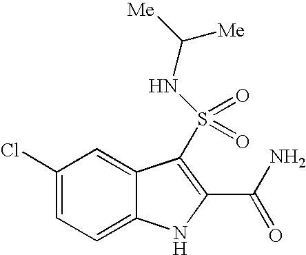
C1(Cl)=CC=C2C(=C1)C(S(=O)(=O)NC([Me])[Me])=C(C(N)=O)N2
